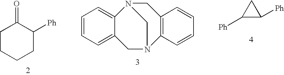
C1CCCC([Ph])C1=O.C1=CC=C2C(=C1)N1CC3=C(N(C2)C1)C=CC=C3.C1([Ph])C([Ph])C1
